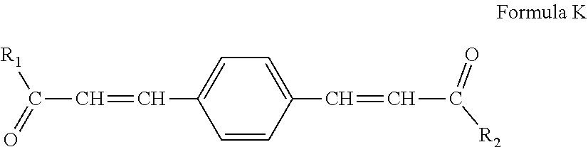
C1=CC(C=CC([R2])=O)=CC=C1C=CC([R1])=O
